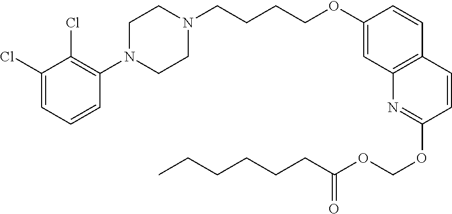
C1(Cl)=CC=CC(N2CCN(CCCCOC3=CC4=C(C=C3)C=CC(OCOC(=O)CCCCCC)=N4)CC2)=C1Cl
